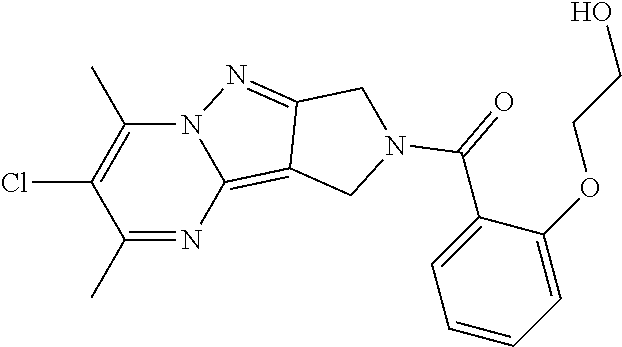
C1(C)=NC2=C3C(=NN2C(C)=C1Cl)CN(C(C1=CC=CC=C1OCCO)=O)C3
